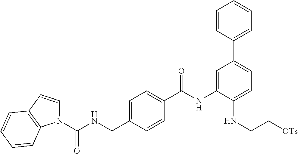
C1=C(CNC(N2C=CC3=C2C=CC=C3)=O)C=CC(C(NC2=CC(C3=CC=CC=C3)=CC=C2NCC[OTs])=O)=C1
